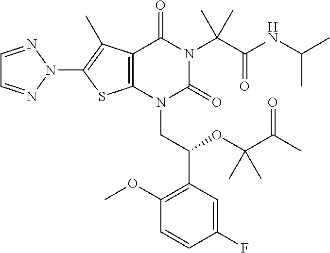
C12=C(N(CC(C3=C(OC)C=CC(F)=C3)OC(C(C)=O)(C)C)C(=O)N(C(C(NC(C)C)=O)(C)C)C1=O)SC(N1N=CC=N1)=C2C
